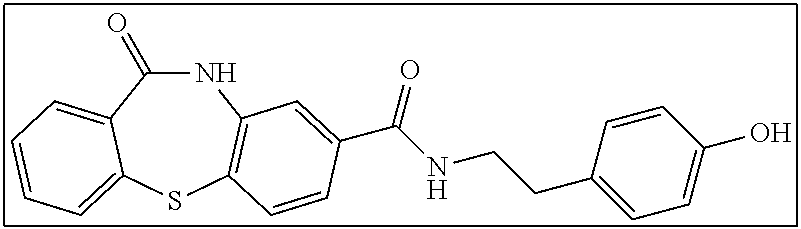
C1(=O)NC2=C(SC3=CC=CC=C13)C=CC(C(NCCC1=CC=C(O)C=C1)=O)=C2
